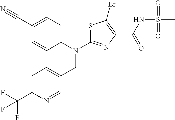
N(C1=NC(C(NS(C)(=O)=O)=O)=C(Br)S1)(CC1=CC=C(C(F)(F)F)N=C1)C1=CC=C(C#N)C=C1
